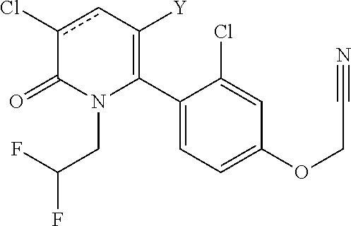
C1(C2=C([Y])cc(Cl)C(=O)N2CC(F)F)=CC=C(OCC#N)C=C1Cl
